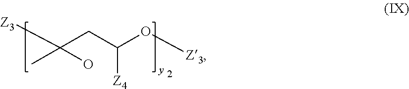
[Z4]C(CC([Z3])(O)C)O[Z3]
